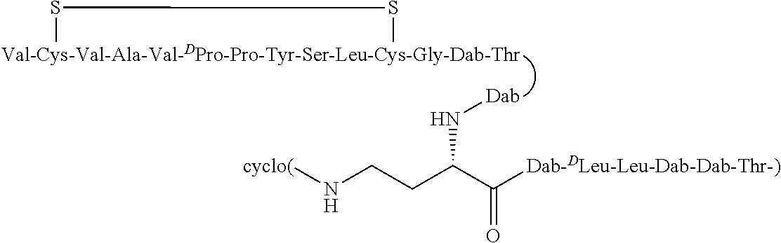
[Val-Cys-Val-Ala-Val-DPro-Pro-Tyr-Ser-Leu-Cys-Gly-Dab-Thr]1SS1.[Dab]NC(CCN[cyclo(])C([Dab-DLeu-Leu-Dab-Dab-Thr-)])=O
